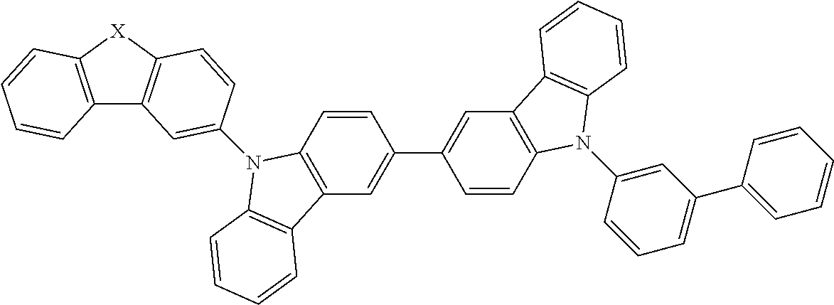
C12=C([X]C3=C1C=C(N1C4=C(C=C(C5=CC6=C(C=C5)N(C5=CC(C7=CC=CC=C7)=CC=C5)C5=C6C=CC=C5)C=C4)C4=C1C=CC=C4)C=C3)C=CC=C2
